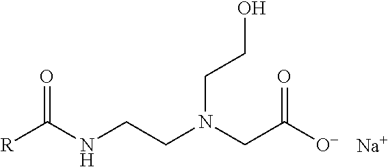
[R]C(NCCN(CC([O-])=O)CCO)=O.[Na]
